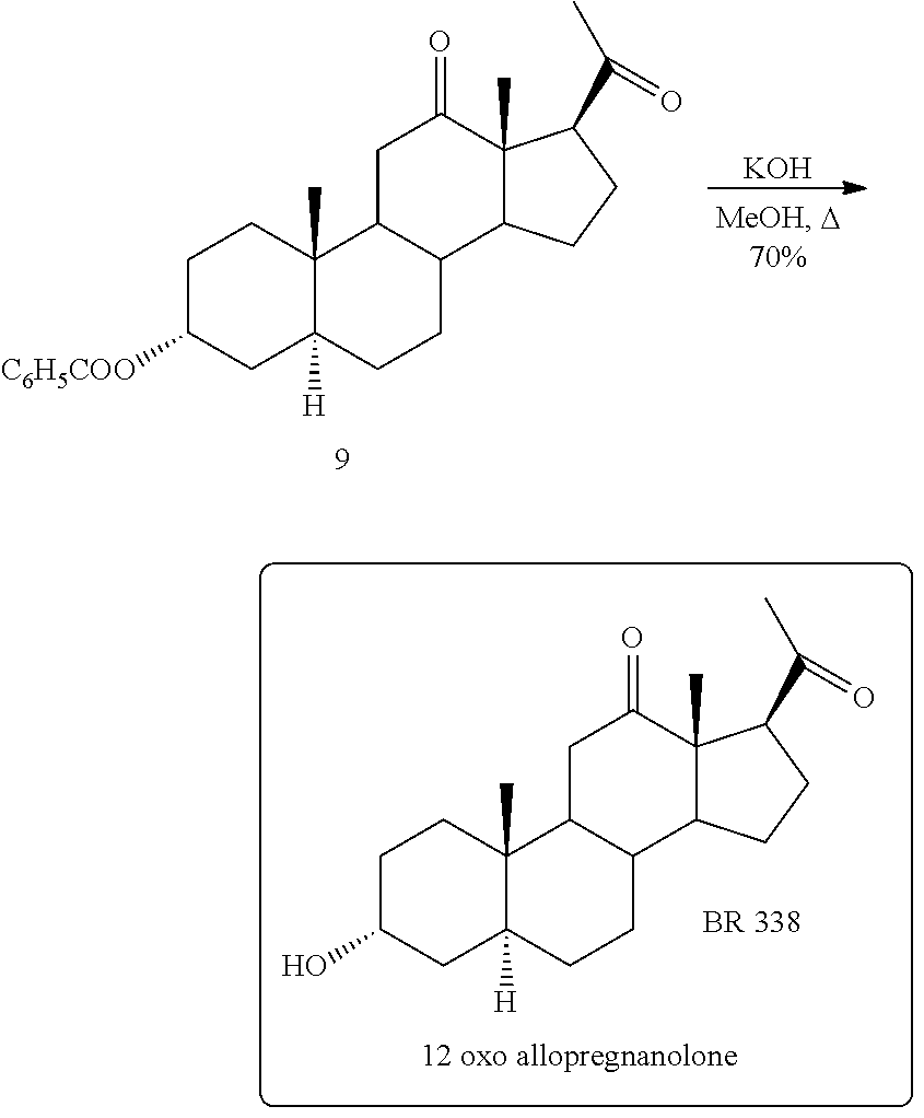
C1C([C6H5COO])CC2([H])C(C)(C1)C1C(CC2)C2C(C)(C(=O)C1)C(C(C)=O)CC2.[KOH].C1C(O)CC2([H])C(C)(C1)C1C(CC2)C2C(C)(C(=O)C1)C(C(C)=O)CC2
